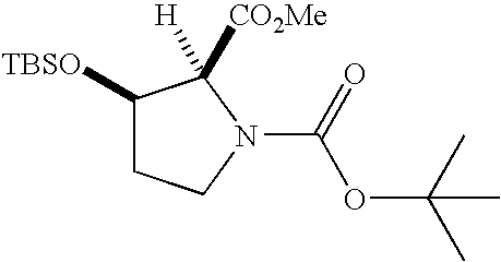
C1([TBSO])CCN(C(OC(C)(C)C)=O)C1([H])[CO2Me]
